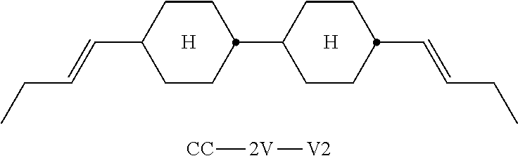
[H].C1CC(C=CCC)CCC1C1CCC(C=CCC)CC1.[H].[CC][2V][V2]
